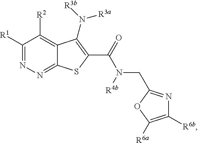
C1([R1])=NN=C2C(=C1[R2])C(N([R3b])[R3a])=C(C(=O)N(CC1=NC([R6b])=C([R6a])O1)[R4b])S2
